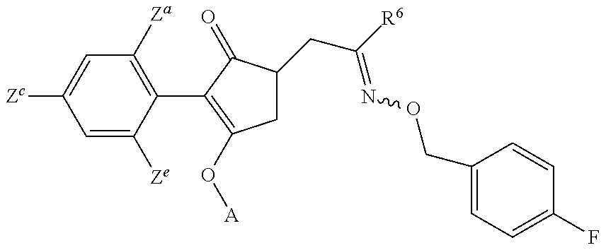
C1=C([Ze])C(C2=C(O[A])CC(CC(=NOCC3=CC=C(F)C=C3)[R6])C2=O)=C([Za])C=C1[Zc]
